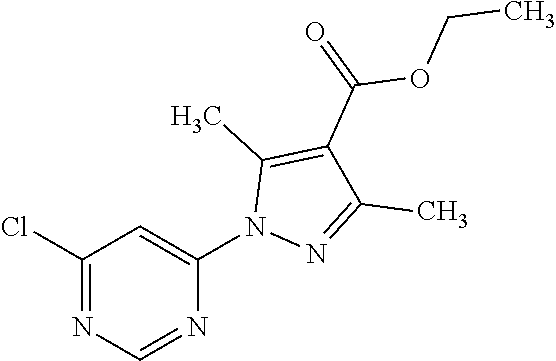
C1(Cl)=NC=NC(N2N=C(C)C(C(=O)OCC)=C2C)=C1
